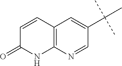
C12=C(N=CC(C(C)(C)C)=C1)NC(=O)C=C2
